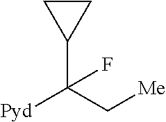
C1CC1C(C[Me])([Pyd])F
